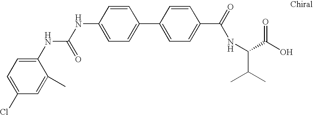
C1=C(NC(=O)NC2=CC=C(Cl)C=C2C)C=CC(C2=CC=C(C(=O)NC(C(C)C)C(O)=O)C=C2)=C1
